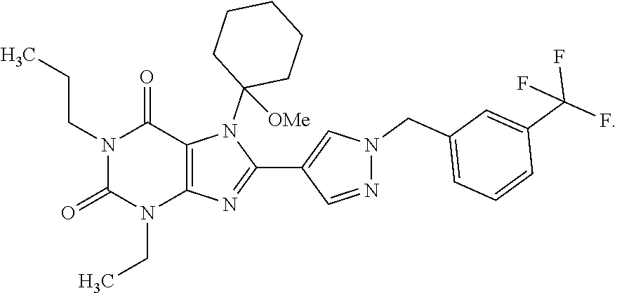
N1(CCC)C(=O)N(CC)C2=C(C1=O)N(C1([OMe])CCCCC1)C(C1=CN(CC3=CC=CC(C(F)(F)F)=C3)N=C1)=N2
